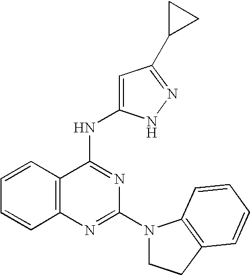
C12=C(N=C(N3CCC4=C3C=CC=C4)N=C1NC1=CC(C3CC3)=NN1)C=CC=C2
